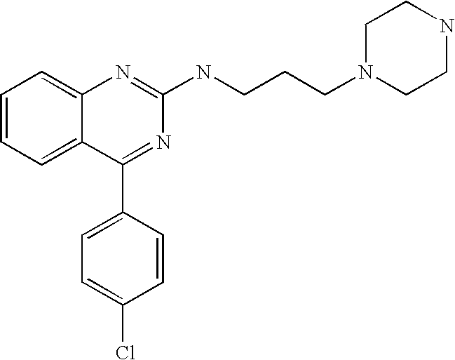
C1=CC=C2C(=C1)N=C(NCCCN1CCNCC1)N=C2C1=CC=C(Cl)C=C1
